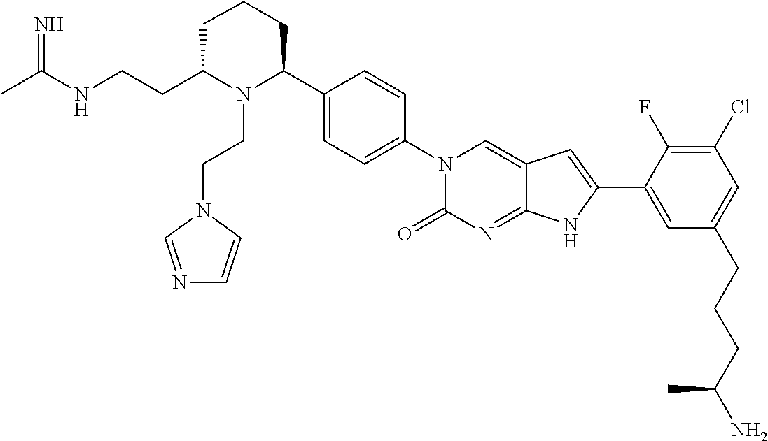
CC(NCCC1N(CCN2C=NC=C2)C(C2=CC=C(N3C(=O)N=C4C(=C3)C=C(C3=CC(CCCC(N)C)=CC(Cl)=C3F)N4)C=C2)CCC1)=N
